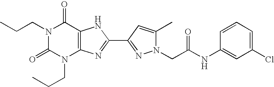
N1(CCC)C(=O)N(CCC)C2=C(C1=O)NC(C1=NN(CC(NC3=CC(Cl)=CC=C3)=O)C(C)=C1)=N2
